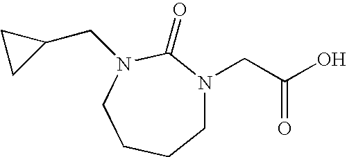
C(C(O)=O)N1CCCCN(CC2CC2)C1=O
